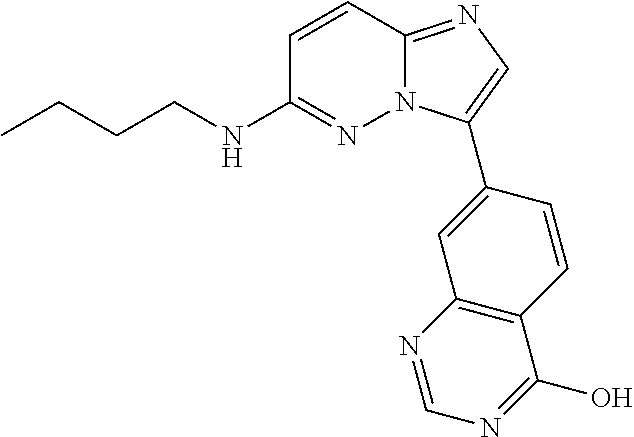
C1=CC2=NC=C(C3=CC4=C(C=C3)C(O)=NC=N4)N2N=C1NCCCC
